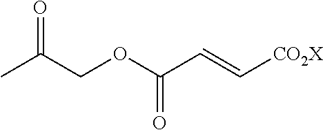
CC(COC(C=C[CO2X])=O)=O
